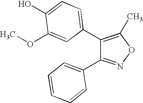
C1(C2=CC=C(O)C(OC)=C2)=C(C)ON=C1C1=CC=CC=C1
